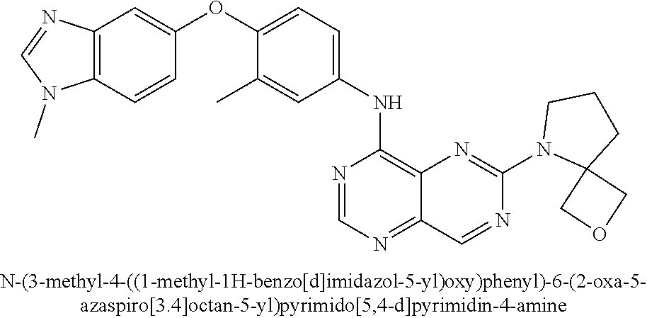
C12=C(C=CC(OC3=CC=C(NC4=C5C(=NC=N4)C=NC(N4C6(CCC4)COC6)=N5)C=C3C)=C1)N(C)C=N2
